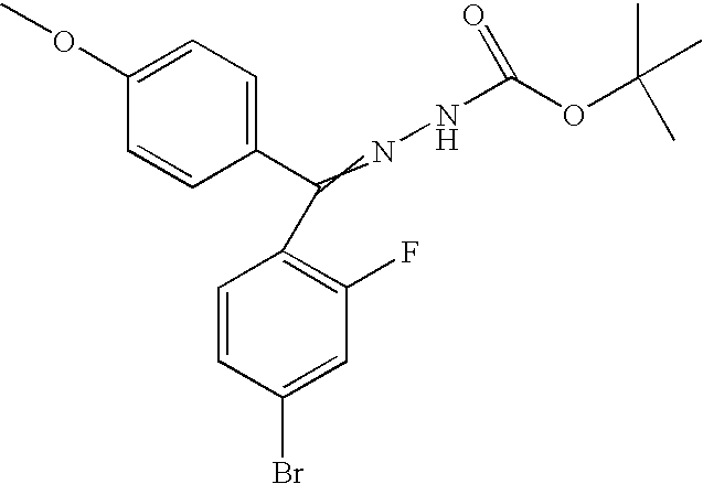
C1=CC(Br)=CC(F)=C1C(C1=CC=C(OC)C=C1)=NNC(OC(C)(C)C)=O
